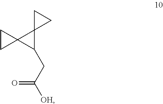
C12(C(CC([OH])=O)C13CC3)CC2
